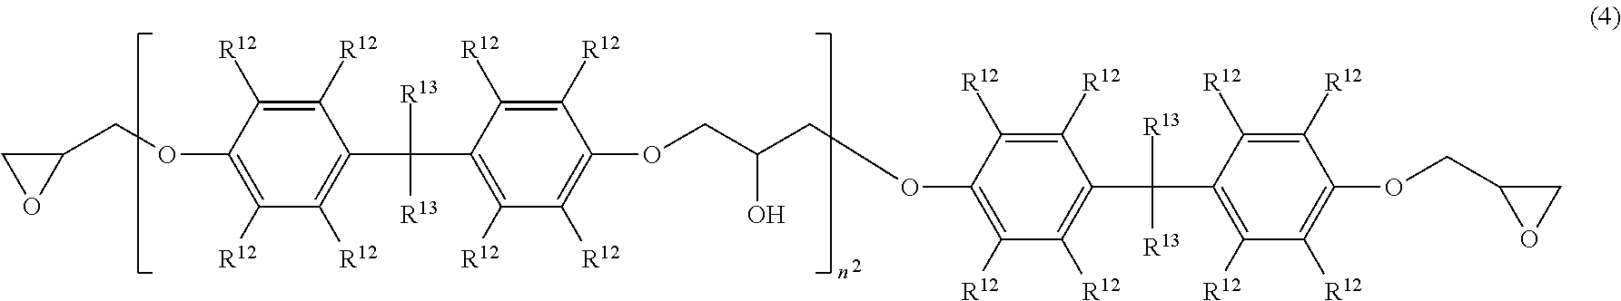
C1(COC2=C([R12])C([R12])=C(C(C3=C([R12])C([R12])=C(OCC(COC4=C([R12])C([R12])=C(C([R13])([R13])C5=C([R12])C([R12])=C(OCC6CO6)C([R12])=C5[R12])C([R12])=C4[R12])O)C([R12])=C3[R12])([R13])[R13])C([R12])=C2[R12])CO1
